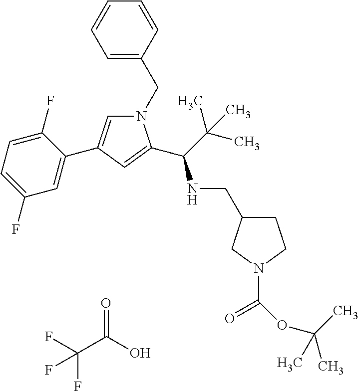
N1(CC2=CC=CC=C2)C=C(C2=CC(F)=CC=C2F)C=C1C(C(C)(C)C)NCC1CCN(C(=O)OC(C)(C)C)C1.O=C(O)C(F)(F)F
